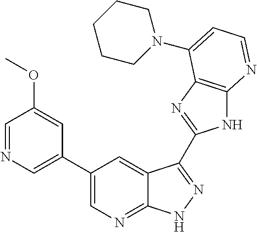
C1(C2=CN=CC(OC)=C2)=CN=C2C(=C1)C(C1=NC3=C(N1)N=CC=C3N1CCCCC1)=NN2
